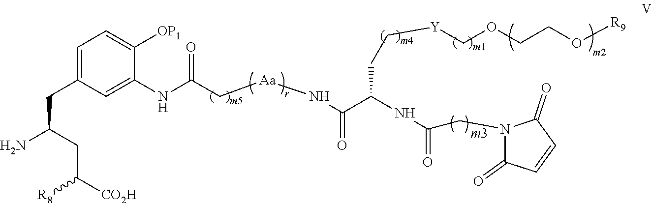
N1(CC(=O)NC(C(N[Aa]CC(NC2=CC(CC(CC([R8])[CO2H])N)=CC=C2[OP1])=O)=O)CC[Y]COCCO[R9])C(=O)C=CC1=O
